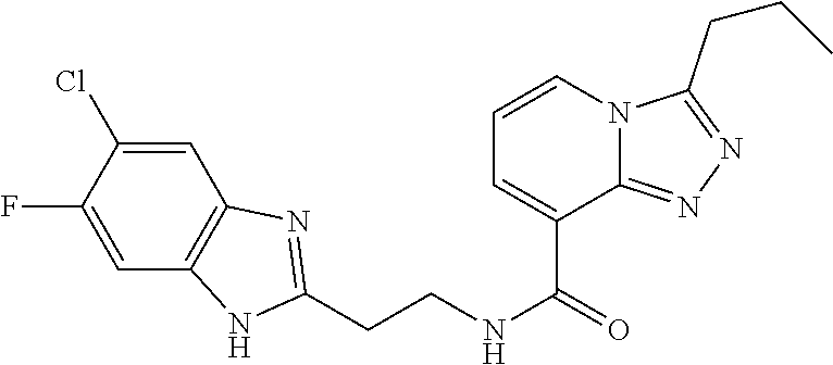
C1=C(Cl)C(F)=CC2=C1N=C(CCNC(=O)C1=CC=CN3C1=NN=C3CCC)N2
